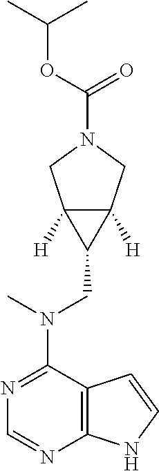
N1=C(N(CC2C3([H])C2([H])CN(C(=O)OC(C)C)C3)C)C2=C(N=C1)NC=C2
